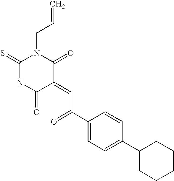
C=CCN1C(=S)NC(=O)C(=CC(=O)C2=CC=C(C3CCCCC3)C=C2)C1=O
